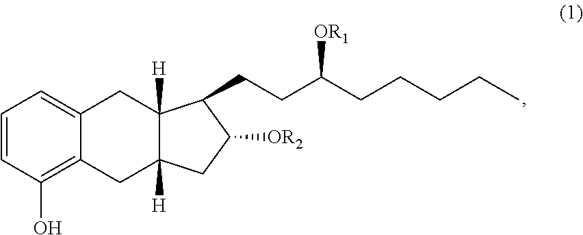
C1=CC(O)=C2C(=C1)CC1([H])C([H])(C2)CC([OR2])C1CCC(CCCCC)[OR1]
